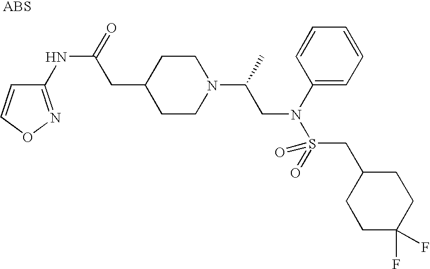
N(C(CC1CCN(C(CN(S(=O)(=O)CC2CCC(F)(F)CC2)C2=CC=CC=C2)C)CC1)=O)C1=NOC=C1
